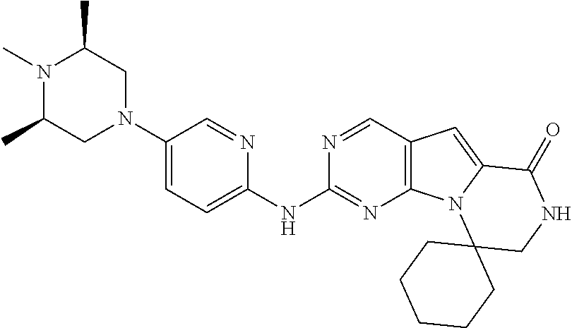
C1(N2CC(C)N(C)C(C)C2)=CC=C(NC2=NC3=C(C=N2)C=C2N3C3(CNC2=O)CCCCC3)N=C1
